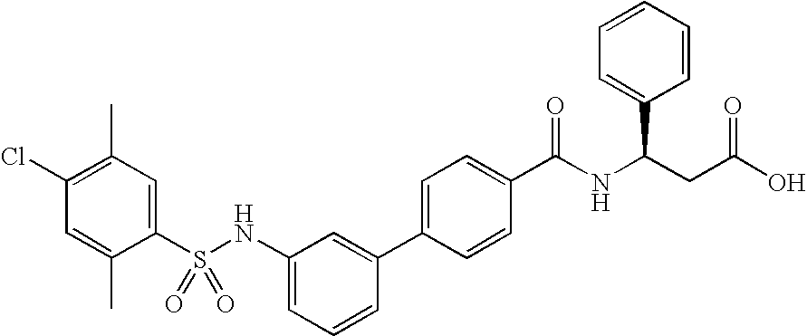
C1(Cl)=C(C)C=C(S(NC2=CC=CC(C3=CC=C(C(NC(CC(O)=O)C4=CC=CC=C4)=O)C=C3)=C2)(=O)=O)C(C)=C1
